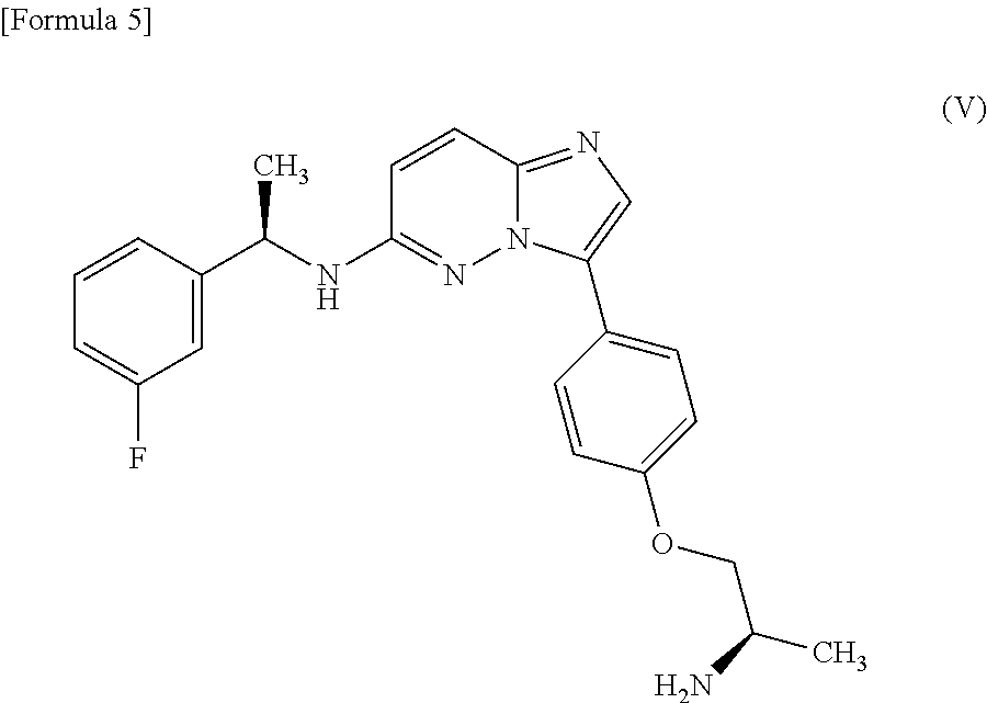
C1=CC2=NC=C(C3=CC=C(OCC(C)N)C=C3)N2N=C1NC(C1=CC(F)=CC=C1)C
